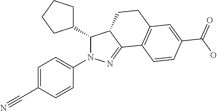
C12=C(C=C(C(=O)O)C=C1)CCC1C2=NN(C2=CC=C(C#N)C=C2)C1C1CCCC1
